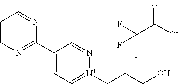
C1=CN=C(C2=CC=[N+](CCCO)N=C2)N=C1.O=C(C(F)(F)F)[O-]
